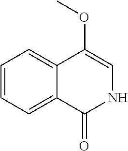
O=C1NC=C(OC)C2=CC=CC=C12
